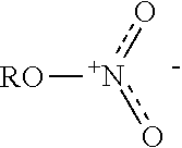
[RO][n+](o)o
